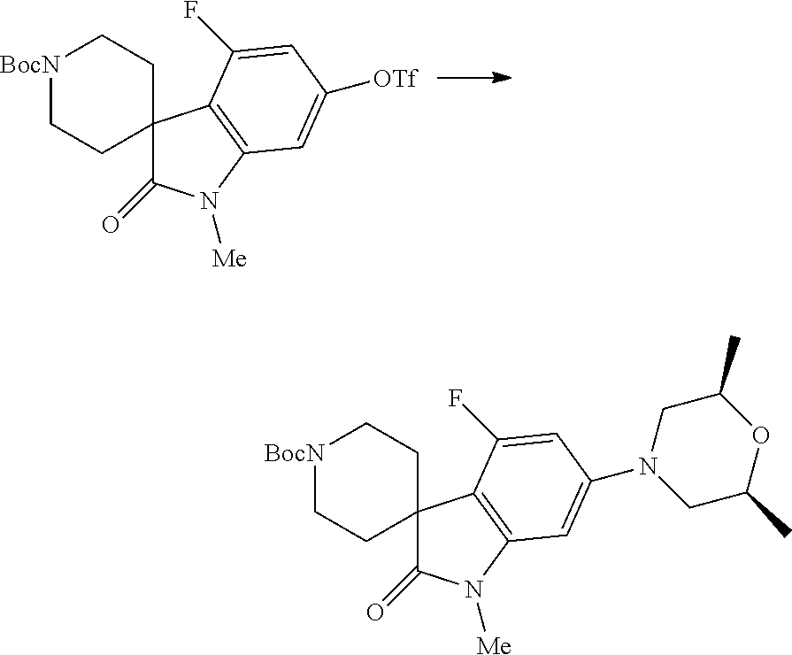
[BocN]1CCC2(CC1)C(=O)N([Me])C1=C2C(F)=CC([OTf])=C1.[BocN]1CCC2(CC1)C(=O)N([Me])C1=C2C(F)=CC(N2CC(C)OC(C)C2)=C1
